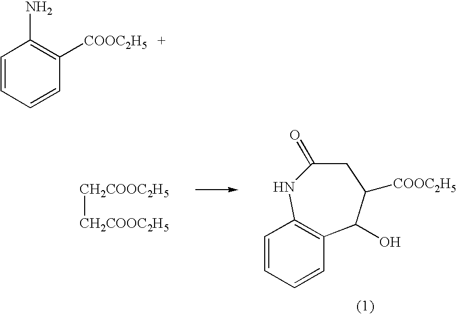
C1=CC=CC([COOC2H5])=C1N.[CH2COOC2H5][CH2COOC2H5].C1=CC=CC2=C1NC(=O)CC([COOC2H5])C2O
